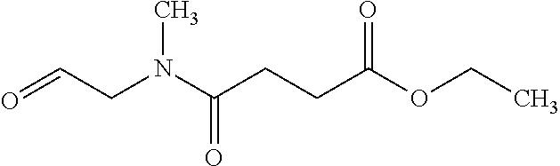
O=CCN(C(CCC(OCC)=O)=O)C
